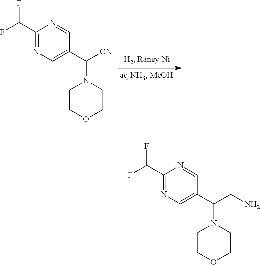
C1(C(F)F)=NC=C(C(CN)N2CCOCC2)C=N1.C1(C(F)F)=NC=C(C([CN])N2CCOCC2)C=N1
